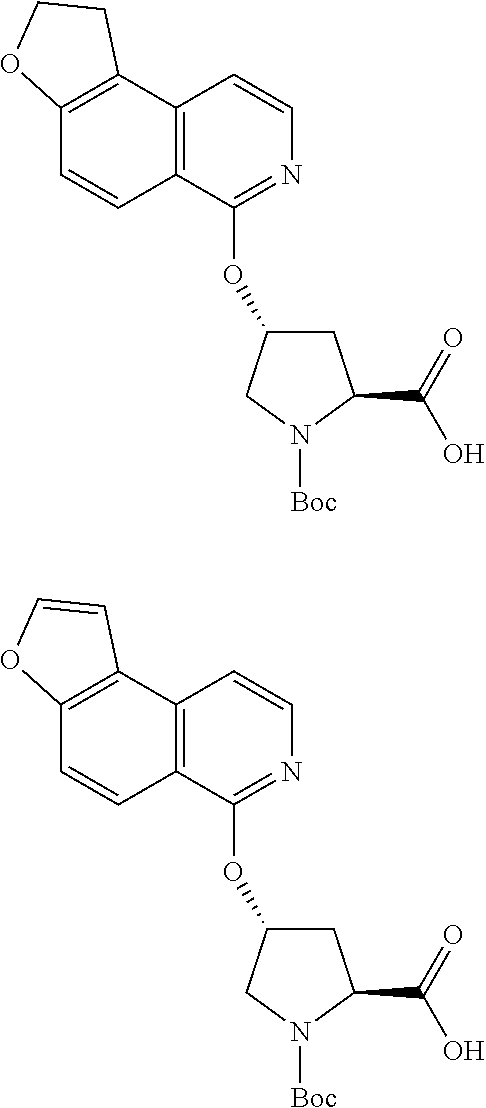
C12=C(C(OC3CC(C(=O)O)N([Boc])C3)=NC=C1)C=CC1=C2CCO1.C12=C(C(OC3CC(C(=O)O)N([Boc])C3)=NC=C1)C=CC1=C2C=CO1
